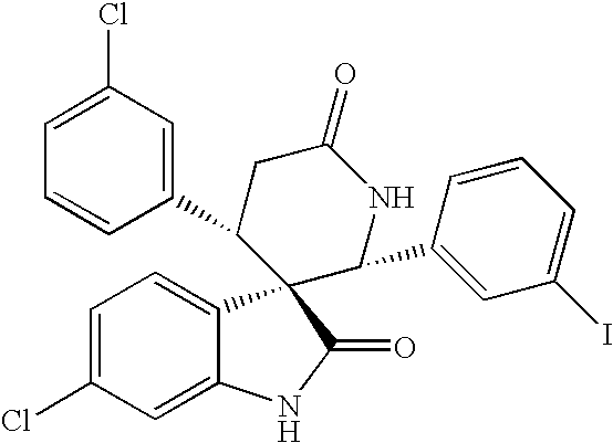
C1(C2CC(=O)NC(C3=CC(I)=CC=C3)C23C2=CC=C(Cl)C=C2NC3=O)=CC(Cl)=CC=C1
